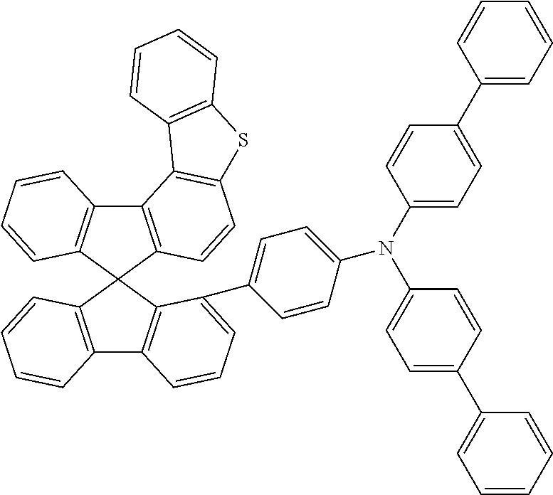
C12=C(C3(C4=C1C=CC=C4)C1=C(C4=C3C(C3=CC=C(N(C5=CC=C(C6=CC=CC=C6)C=C5)C5=CC=C(C6=CC=CC=C6)C=C5)C=C3)=CC=C4)C=CC=C1)C=CC1=C2C2=C(S1)C=CC=C2
